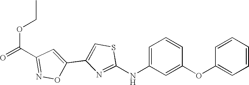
C1(C2=CSC(NC3=CC=CC(OC4=CC=CC=C4)=C3)=N2)=CC(C(OCC)=O)=NO1
